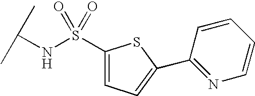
C1(S(NC(C)C)(=O)=O)=CC=C(C2=NC=CC=C2)S1
